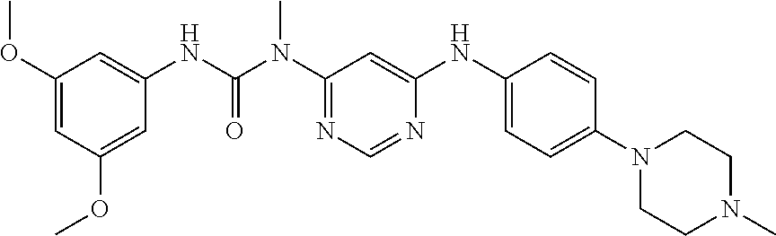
C1(OC)=CC(OC)=CC(NC(N(C2=NC=NC(NC3=CC=C(N4CCN(C)CC4)C=C3)=C2)C)=O)=C1
